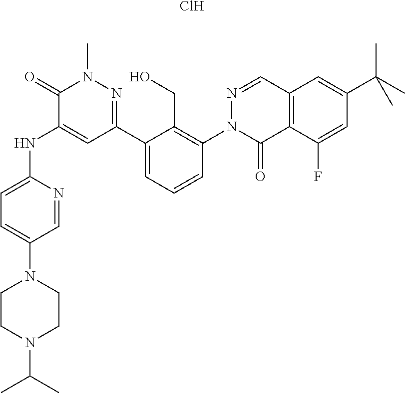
C1=NC(NC2=CC(C3=CC=CC(N4C(=O)C5=C(C=N4)C=C(C(C)(C)C)C=C5F)=C3CO)=NN(C)C2=O)=CC=C1N1CCN(C(C)C)CC1.Cl
